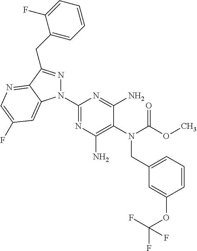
C1(N2N=C(CC3=CC=CC=C3F)C3=NC=C(F)C=C23)=NC(N)=C(N(C(OC)=O)CC2=CC=CC(OC(F)(F)F)=C2)C(N)=N1
